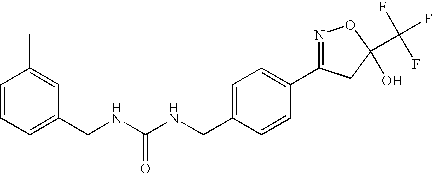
C(NC(NCC1=CC=C(C2=NOC(C(F)(F)F)(O)C2)C=C1)=O)C1=CC=CC(C)=C1
